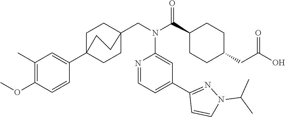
C1(C(N(CC23CCC(C4=CC(C)=C(OC)C=C4)(CC2)CC3)C2=CC(C3=NN(C(C)C)C=C3)=CC=N2)=O)CCC(CC(O)=O)CC1
